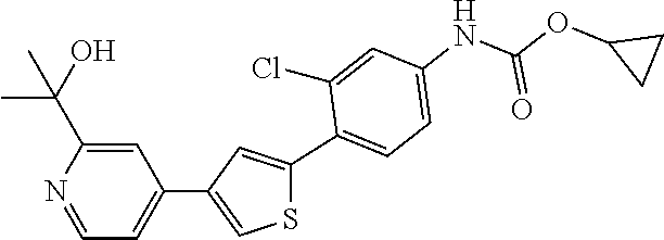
C1=C(NC(OC2CC2)=O)C=C(Cl)C(C2=CC(C3=CC=NC(C(C)(C)O)=C3)=CS2)=C1
